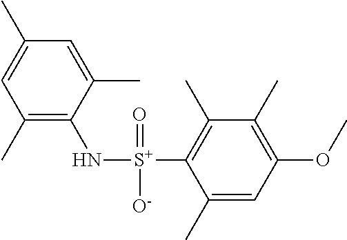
N([S+](C1=C(C)C(C)=C(OC)C=C1C)(=O)[O-])C1=C(C)C=C(C)C=C1C
